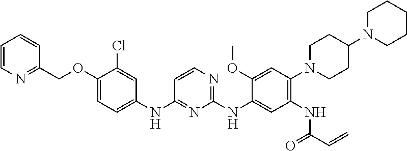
C1(COC2=CC=C(NC3=NC(NC4=CC(NC(C=C)=O)=C(N5CCC(N6CCCCC6)CC5)C=C4OC)=NC=C3)C=C2Cl)=NC=CC=C1
